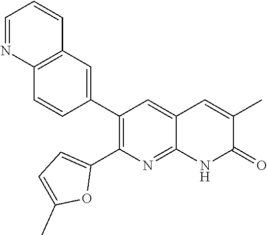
C12=C(C=C(C3=C(C4=CC=C(C)O4)N=C4C(=C3)C=C(C)C(=O)N4)C=C1)C=CC=N2
